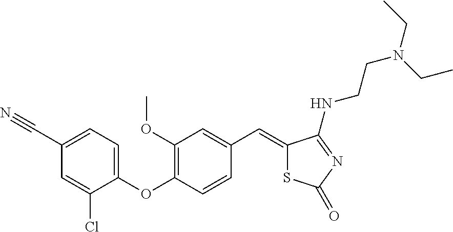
C1(C=C2SC(=O)N=C2NCCN(CC)CC)=CC(OC)=C(OC2=CC=C(C#N)C=C2Cl)C=C1
